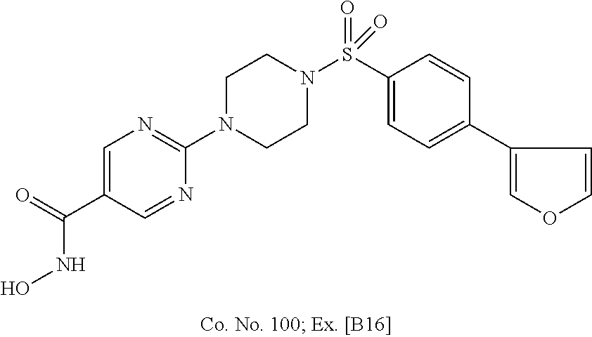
N1(C2=NC=C(C(NO)=O)C=N2)CCN(S(C2=CC=C(C3=COC=C3)C=C2)(=O)=O)CC1
